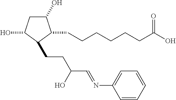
C(CC(O)C=NC1=CC=CC=C1)C1C(O)CC(O)C1CCCCCCC(O)=O
